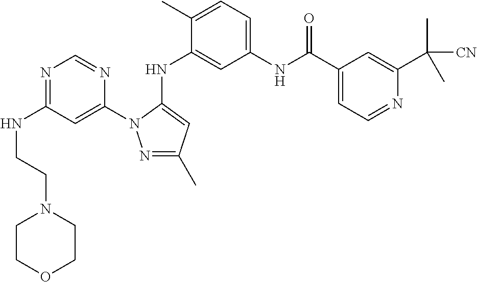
N1=C(NCCN2CCOCC2)C=C(N2N=C(C)C=C2NC2=CC(NC(C3=CC=NC(C(C)([CN])C)=C3)=O)=CC=C2C)N=C1
